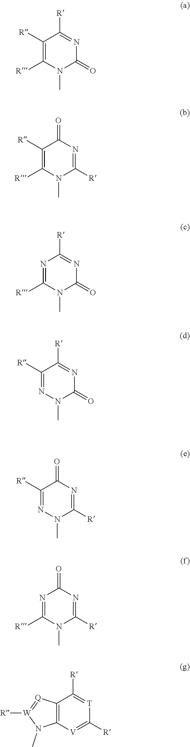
C1([R])=C([R])N(C)C(=O)N=C1[R].C1([R])=C([R])N(C)C([R])=NC1=O.N1=C([R])N(C)C(=O)N=C1[R].C1([R])=NN(C)C(=O)N=C1[R].C1([R])=NN(C)C([R])=NC1=O.N1=C([R])N(C)C([R])=NC1=O.C12=C([V]=C([R])[T]=C1[R])N(C)[W]([R])=[Q]2
